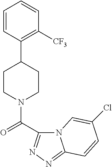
C1=CC(C2CCN(C(=O)C3=NN=C4N3C=C(Cl)C=C4)CC2)=C([CF3])C=C1
